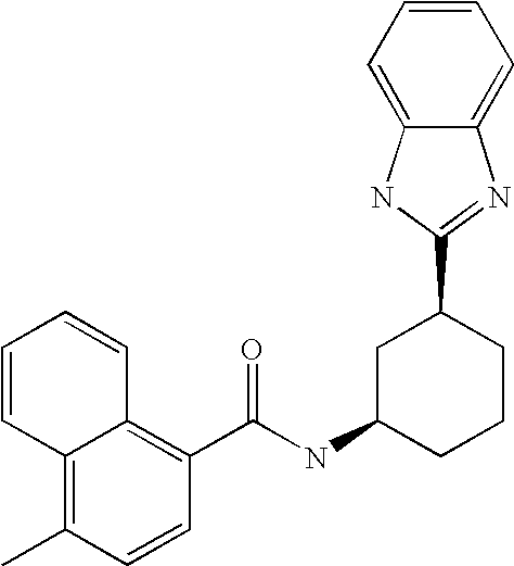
C12=C(C)C=CC(C(NC3CCCC(C4=NC5=CC=CC=C5N4)C3)=O)=C1C=CC=C2
